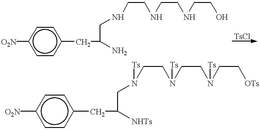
[O2N]c1ccc(CC(N)CNCCNCCNCCO)cc1.[O2N]c1ccc(CC([NHTs])CN(CCN(CCN(CC[OTs])[Ts])[Ts])[Ts])cc1
